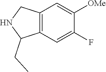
C12=C(C=C(F)C([OMe])=C1)C(CC)NC2
